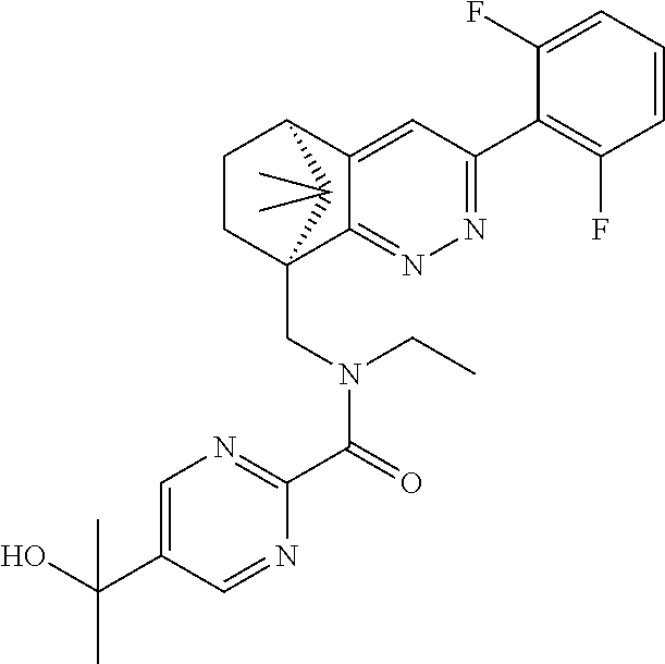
C12=CC(C3=C(F)C=CC=C3F)=NN=C1C1(CN(C(C3=NC=C(C(O)(C)C)C=N3)=O)CC)CCC2C1(C)C
